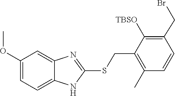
COC1=CC=C2NC(SCC3=C(C)C=CC(CBr)=C3[TBSO])=NC2=C1
